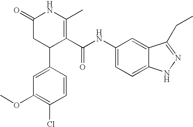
C1(=O)CC(C2=CC(OC)=C(Cl)C=C2)C(C(NC2=CC=C3C(=C2)C(CC)=NN3)=O)=C(C)N1
